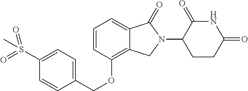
C1(S(=O)(=O)C)=CC=C(COC2=C3C(=CC=C2)C(=O)N(C2CCC(=O)NC2=O)C3)C=C1
